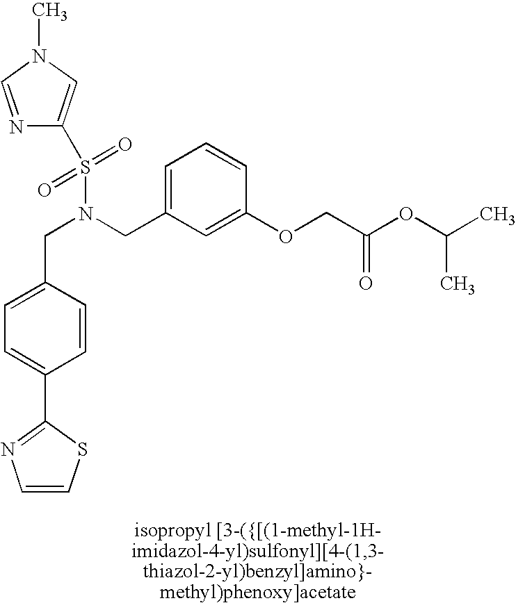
N1=CN(C)C=C1S(=O)(=O)N(CC1=CC=CC(OCC(OC(C)C)=O)=C1)CC1=CC=C(C2=NC=CS2)C=C1
